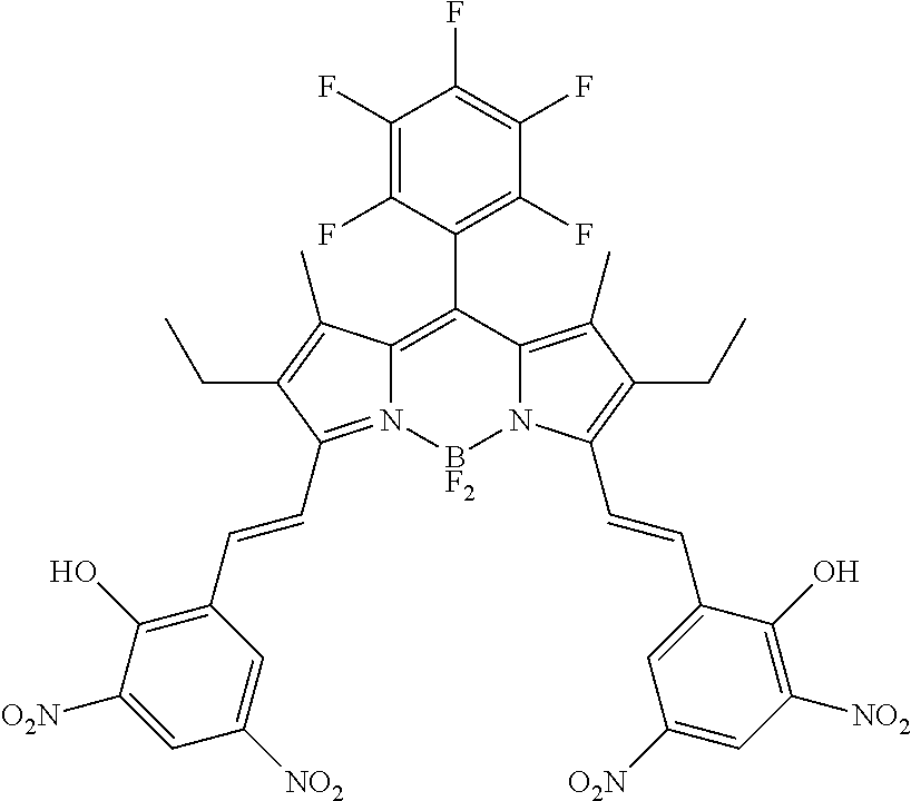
C12=C(C3=C(F)C(F)=C(F)C(F)=C3F)C3=C(C)C(CC)=C(C=CC4=CC([O2N])=CC([NO2])=C4O)N3[BF2]N1=C(C=CC1=C(O)C([O2N])=CC([NO2])=C1)C(CC)=C2C
